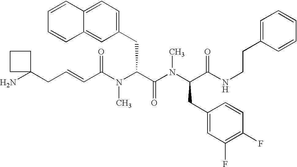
C(C(N(C(C(N(C(C(NCCC1=CC=CC=C1)=O)CC1=CC(F)=C(F)C=C1)C)=O)CC1=CC=C2C(=C1)C=CC=C2)C)=O)=CCC1(N)CCC1
